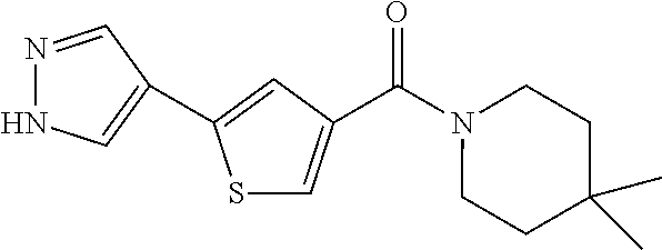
S1C=C(C(=O)N2CCC(C)(C)CC2)C=C1C1=CNN=C1
